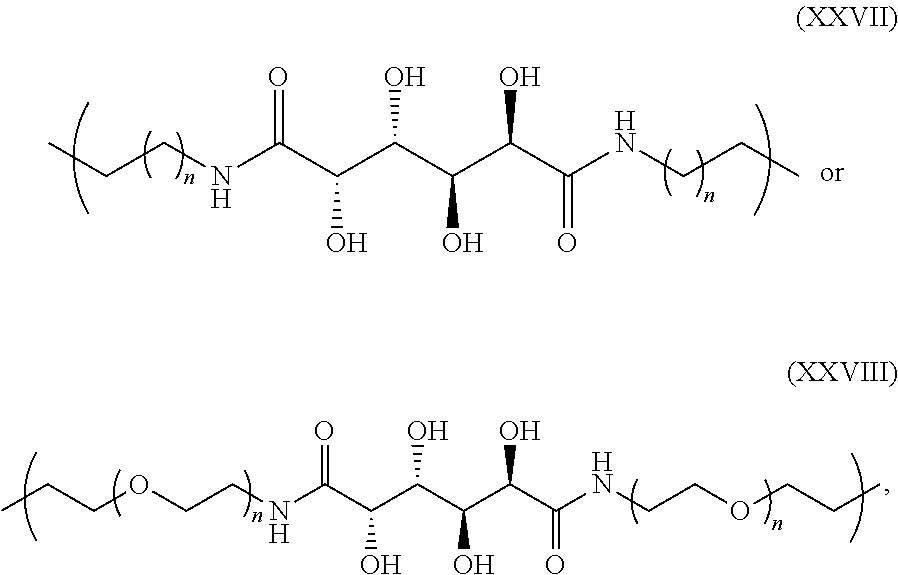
O(CCNC(C(C(C(C(C(NCCOCCC)=O)O)O)O)O)=O)CCC.CCCNC(C(C(C(C(C(NCCC)=O)O)O)O)O)=O
